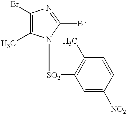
C1(Br)=C(C)N([SO2]C2=C(C)C=CC([NO2])=C2)C(Br)=N1
